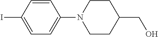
C1=CC(N2CCC(CO)CC2)=CC=C1I
